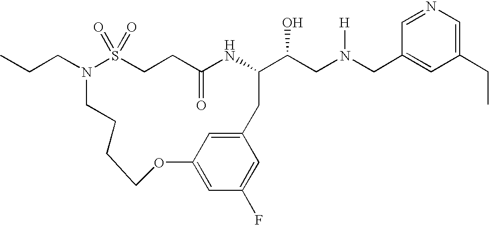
N1(CCC)S(=O)(=O)CCC(=O)NC(C(CN(CC2=CC(CC)=CN=C2)[H])O)CC2=CC(=CC(F)=C2)OCCCC1
